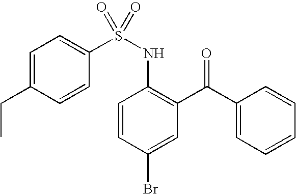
C1=C(CC)C=CC(S(NC2=C(C(C3=CC=CC=C3)=O)C=C(Br)C=C2)(=O)=O)=C1
